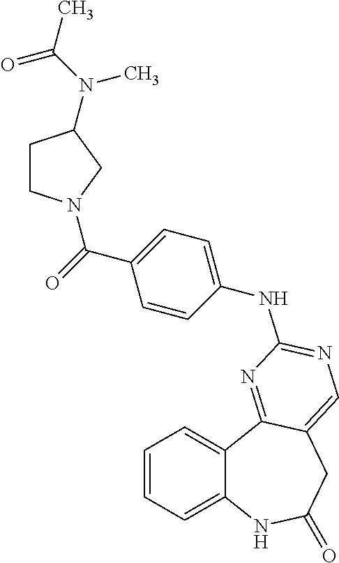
C1=CC=C2C(=C1)C1=NC(NC3=CC=C(C(=O)N4CCC(N(C(C)=O)C)C4)C=C3)=NC=C1CC(=O)N2
